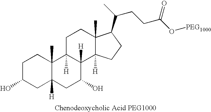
C1C(O)CC2([H])C(C)(C1)C1([H])C([H])(C(O)C2)C2([H])C(C)(CC1)C(C(C)CCC(O[PEG1000])=O)CC2
